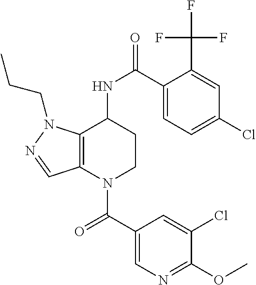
C(=O)(N1CCC(NC(=O)C2=CC=C(Cl)C=C2C(F)(F)F)C2=C1C=NN2CCC)C1=CN=C(OC)C(Cl)=C1
